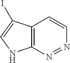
C12=C(N=NC=C1)NC=C2I
